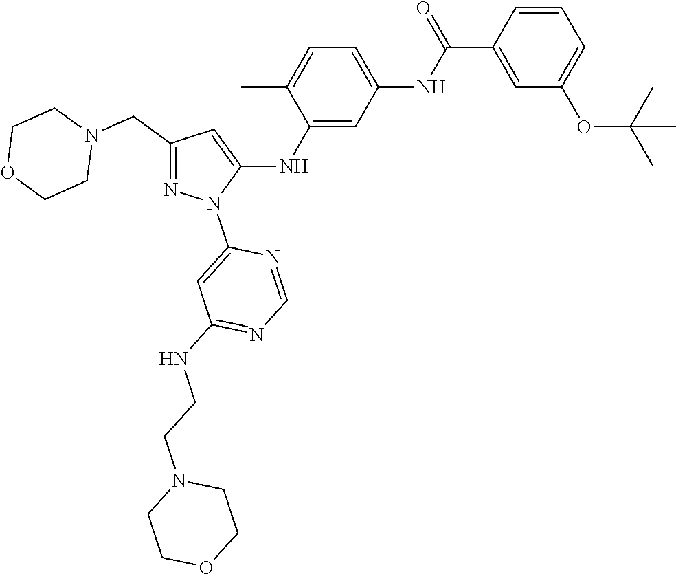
C1(CN2CCOCC2)=NN(C2=CC(NCCN3CCOCC3)=NC=N2)C(NC2=CC(NC(C3=CC(OC(C)(C)C)=CC=C3)=O)=CC=C2C)=C1
